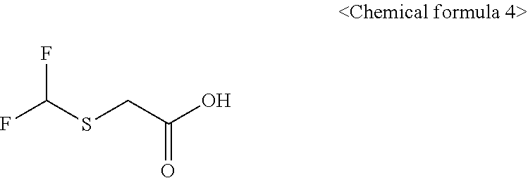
C(CSC(F)F)(=O)O
